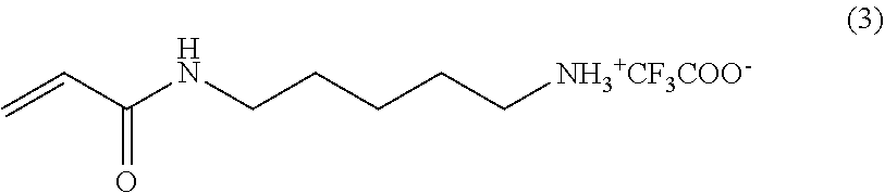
C=CC(NCCCCC[NH3+CF3COO-])=O
